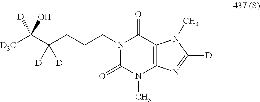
N1(CCCC(C([D3C])(O)[D])([D])[D])C(=O)N(C)C2=C(C1=O)N(C)C([D])=N2
